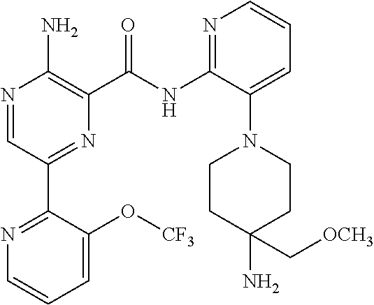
N1=CC(C2=NC=CC=C2O[CF3])=NC(C(NC2=NC=CC=C2N2CCC(N)(C[OCH3])CC2)=O)=C1N
